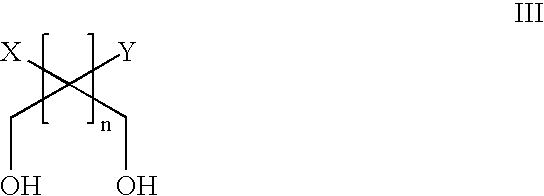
C(C(CO)([Y])[X])O
